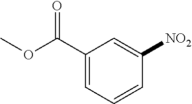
C1=CC([NO2])=CC(C(OC)=O)=C1
